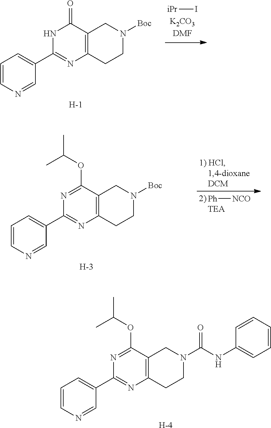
C1=CN=CC(C2=NC3=C(C(OC(C)C)=N2)CN([Boc])CC3)=C1.[H].[Ph][NCO].C1=CN=CC(C2=NC3=C(C(OC(C)C)=N2)CN(C(NC2=CC=CC=C2)=O)CC3)=C1.[H].C1=CN=CC(C2=NC3=C(C(=O)N2)CN([Boc])CC3)=C1.[H].[iPr]I
